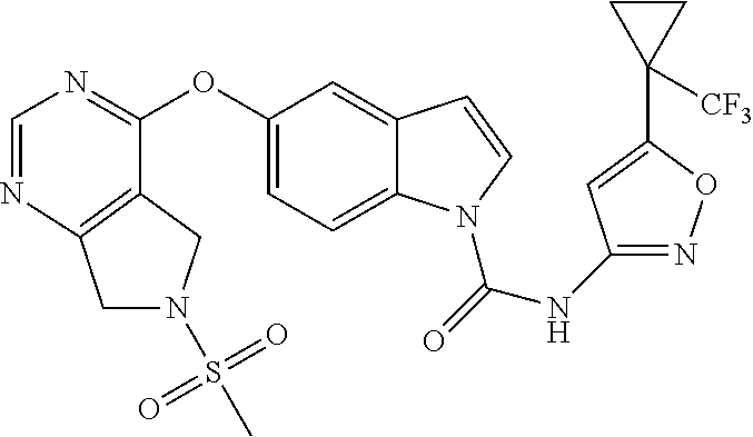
O(C1=CC=C2C(=C1)C=CN2C(NC1=NOC(C2([CF3])CC2)=C1)=O)C1=NC=NC2=C1CN(S(=O)(=O)C)C2
